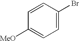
C1=CC(Br)=CC=C1[MeO]
